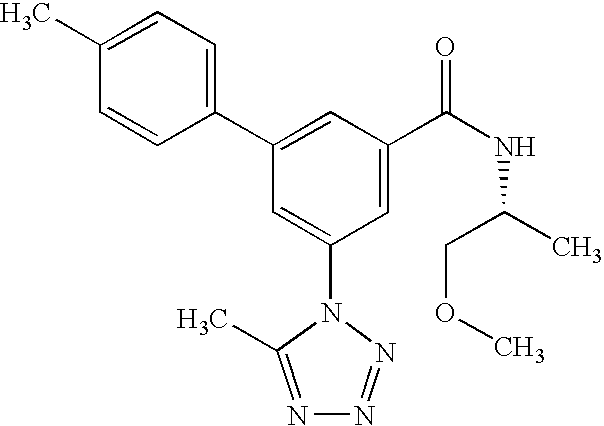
C1(C2=CC(C(NC(C)COC)=O)=CC(N3C(C)=NN=N3)=C2)=CC=C(C)C=C1
